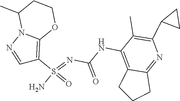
C(NC1=C2C(=NC(C3CC3)=C1C)CCC2)(N=S(N)(=O)C1=C2N(N=C1)C(C)CCO2)=O
